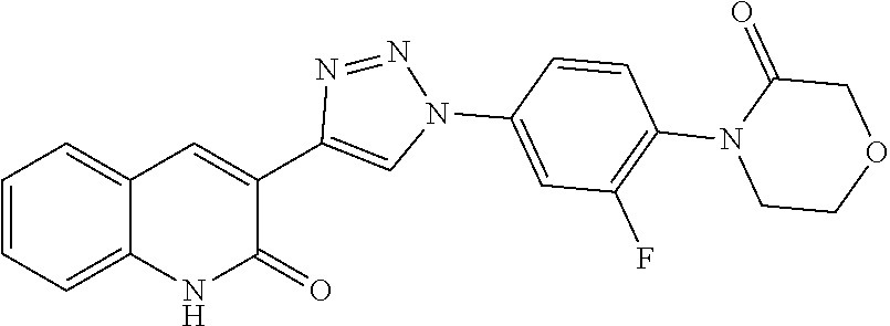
C1=CC=C2C(=C1)C=C(C1=CN(C3=CC(F)=C(N4CCOCC4=O)C=C3)N=N1)C(=O)N2
